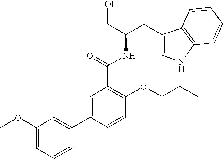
C1(CC(CO)NC(C2=C(OCCC)C=CC(C3=CC(OC)=CC=C3)=C2)=O)=CNC2=C1C=CC=C2
